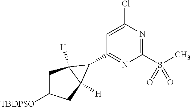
C1C([TBDPSO])CC2([H])C1([H])C2C1=NC(S(C)(=O)=O)=NC(Cl)=C1
